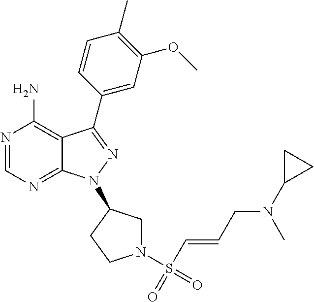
N1=CN=C2C(=C1N)C(C1=CC(OC)=C(C)C=C1)=NN2C1CN(S(C=CCN(C2CC2)C)(=O)=O)CC1
